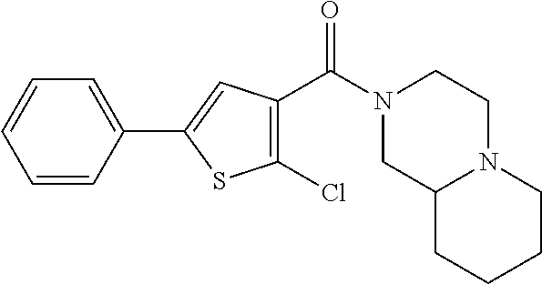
N1(C(=O)C2=C(Cl)SC(C3=CC=CC=C3)=C2)CC2N(CC1)CCCC2
